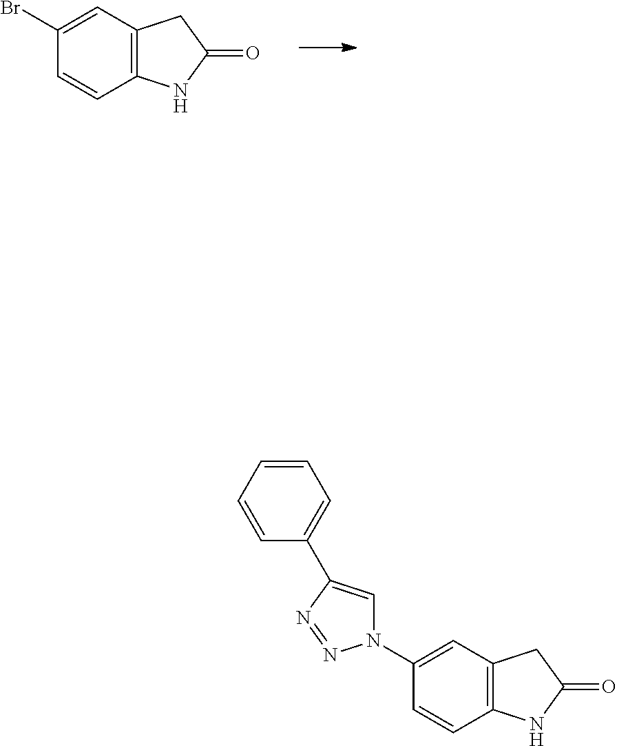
C12=C(NC(=O)C1)C=CC(N1C=C(C3=CC=CC=C3)N=N1)=C2.C12=C(NC(=O)C1)C=CC(Br)=C2
